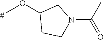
COC1CCN(C(C)=O)C1
